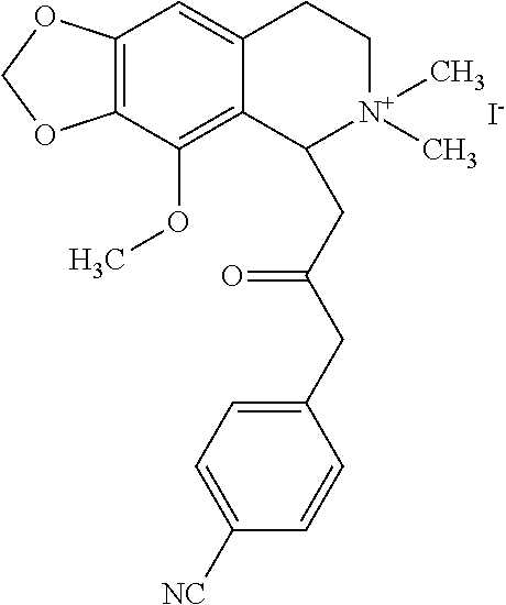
C12=C(C(OC)=C3C(=C1)CC[N+](C)(C)C3CC(CC1=CC=C([NC])C=C1)=O)OCO2.[I-]
